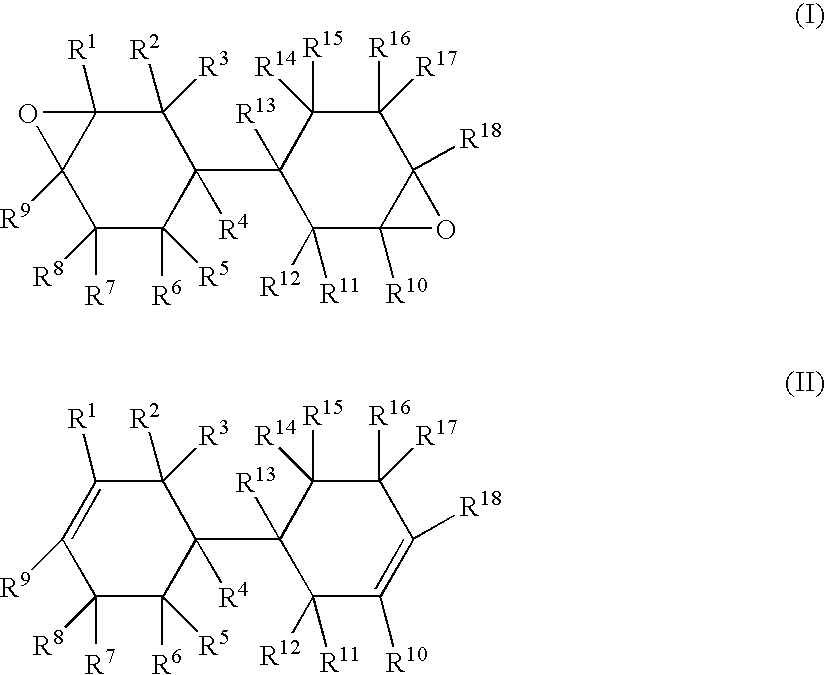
C1([R7])([R8])C([R6])([R5])C(C2([R13])C([R11])([R12])C3([R10])C([R18])(C([R16])([R17])C2([R15])[R14])O3)([R4])C([R2])([R3])C2([R1])C1([R9])O2.C1([R7])([R8])C([R6])([R5])C(C2([R13])C([R11])([R12])C([R10])=C([R18])C([R16])([R17])C2([R15])[R14])([R4])C([R2])([R3])C([R1])=C1[R9]
